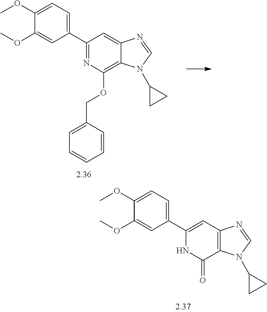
COC1=CC=C(C2=NC(OCC3=CC=CC=C3)=C3C(=C2)N=CN3C2CC2)C=C1OC.COC1=CC=C(C2=CC3=C(C(=O)N2)N(C2CC2)C=N3)C=C1OC
